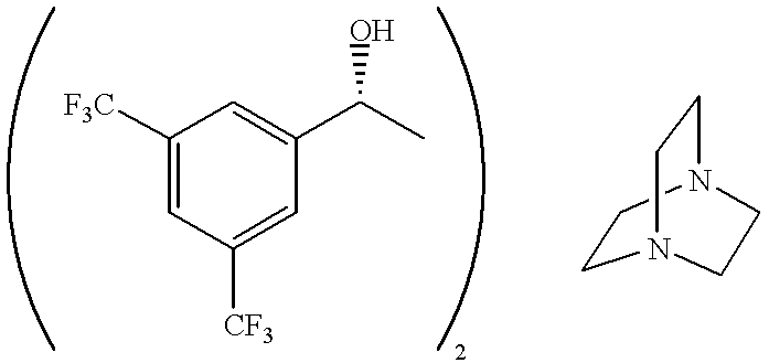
C1([F3C])=CC([CF3])=CC(C(C)O)=C1.C1CN2CCN1CC2
